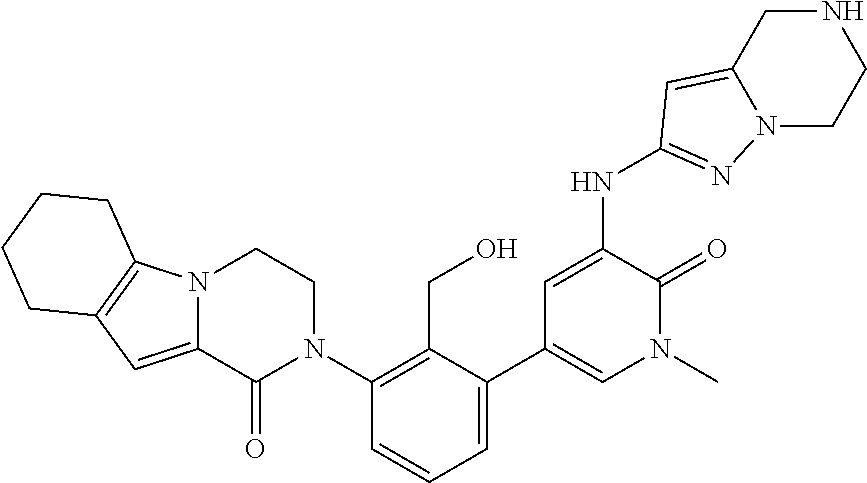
C12=CC3=C(N1CCN(C1=C(CO)C(C4=CN(C)C(=O)C(NC5=NN6C(=C5)CNCC6)=C4)=CC=C1)C2=O)CCCC3
